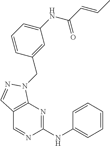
C1(NC2=NC3=C(C=N2)C=NN3CC2=CC(NC(C=CC)=O)=CC=C2)=CC=CC=C1
